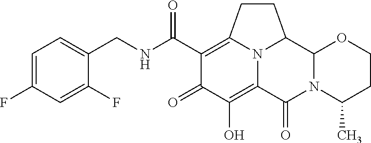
C1=C(F)C=C(F)C(CNC(C2=C3CCC4C5N(C(=O)C(=C(O)C2=O)N34)C(C)CCO5)=O)=C1
